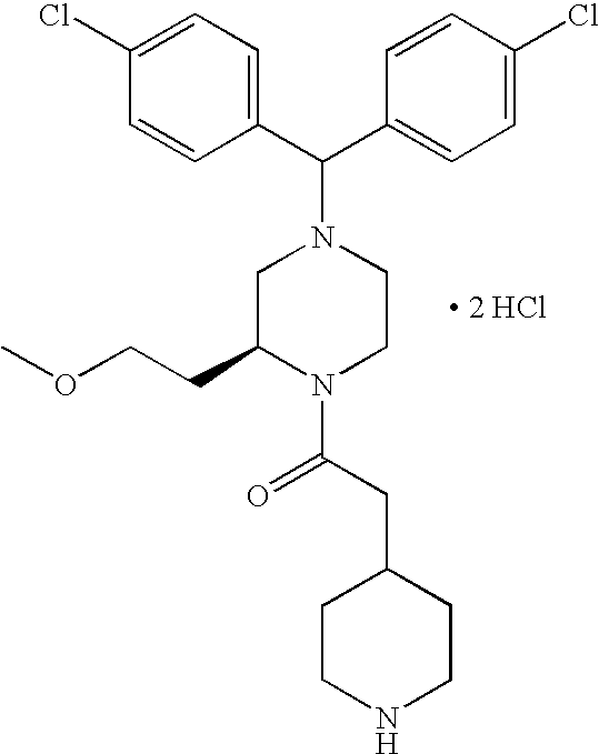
C(C1=CC=C(Cl)C=C1)(N1CC(CCOC)N(C(CC2CCNCC2)=O)CC1)C1=CC=C(Cl)C=C1.[ 2 HCl]
